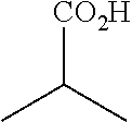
CC(C)[CO2H]
